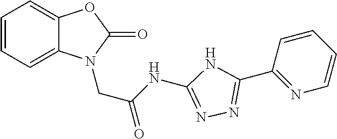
C12=CC=CC=C1OC(=O)N2CC(=O)NC1=NN=C(C2=NC=CC=C2)N1
